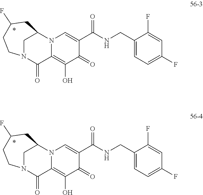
C1(CNC(C2=CN3C(=C(O)C2=O)C(=O)N2CC3CC(F)CC2)=O)=CC=C(F)C=C1F.C1(CNC(C2=CN3C(=C(O)C2=O)C(=O)N2CC3CC(F)CC2)=O)=CC=C(F)C=C1F
